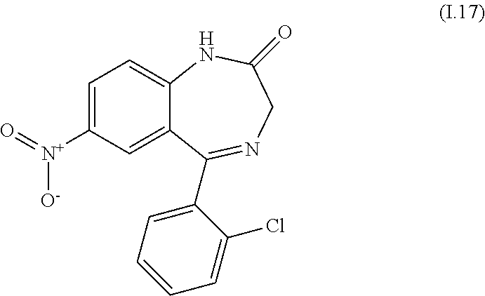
C1=C([N+]([O-])=O)C=C2C(=C1)NC(=O)CN=C2C1=CC=CC=C1Cl
